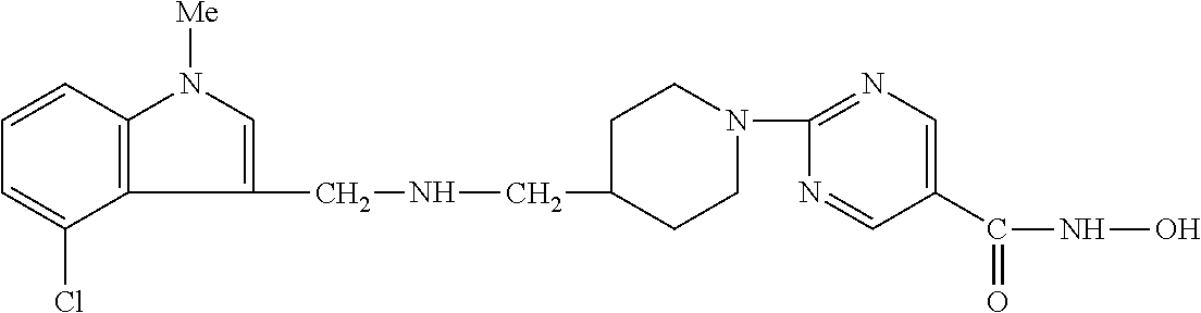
C1(CNCC2CCN(C3=NC=C(C(NO)=O)C=N3)CC2)=CN([Me])C2=C1C(Cl)=CC=C2
